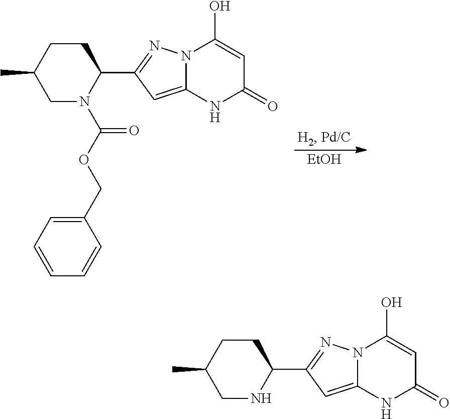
C1(C2=NN3C(=C2)NC(=O)C=C3O)CCC(C)CN1.C1(C2=NN3C(=C2)NC(=O)C=C3O)CCC(C)CN1C(OCC1=CC=CC=C1)=O.[EtOH]
